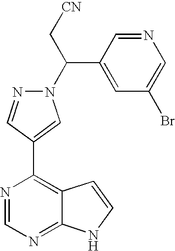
N1(C(C2=CC(Br)=CN=C2)C[CN])N=CC(C2=C3C(=NC=N2)NC=C3)=C1
